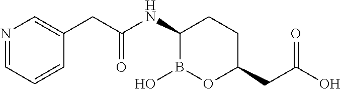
C1(CC(NC2B(O)OC(CC(O)=O)CC2)=O)=CN=CC=C1
